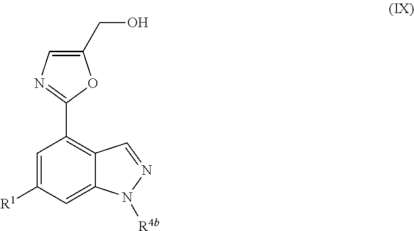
C1=C([R1])C=C2C(=C1C1=NC=C(CO)O1)C=NN2[R4b]
